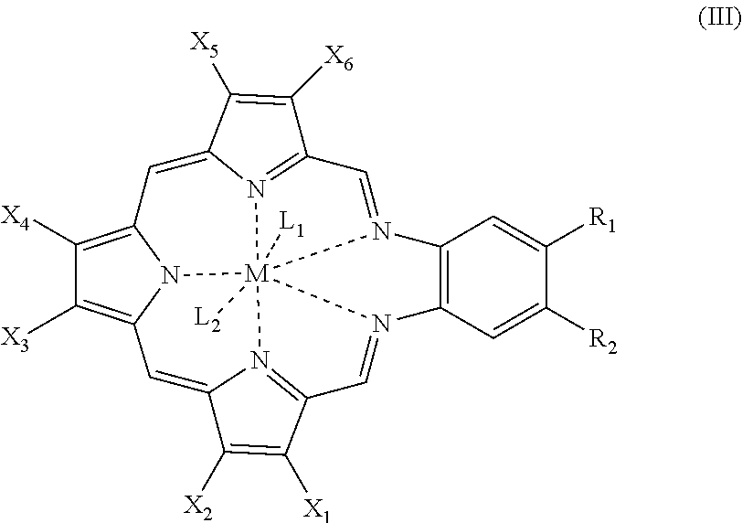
C12=C(C=C([R2])C([R1])=C1)N1=CC3=N4C(=CC5=C([X3])C([X4])=C6C=C7C([X5])=C([X6])C8=N7[M]14([L2])([L1])(N2=C8)N56)C([X2])=C3[X1]
